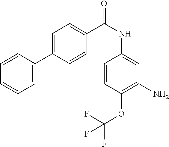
C1(C2=CC=CC=C2)=CC=C(C(NC2=CC(N)=C(OC(F)(F)F)C=C2)=O)C=C1
